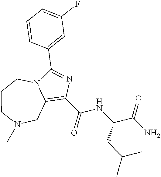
C1(C(NC(CC(C)C)C(=O)N)=O)=C2CN(C)CCCN2C(C2=CC(F)=CC=C2)=N1
